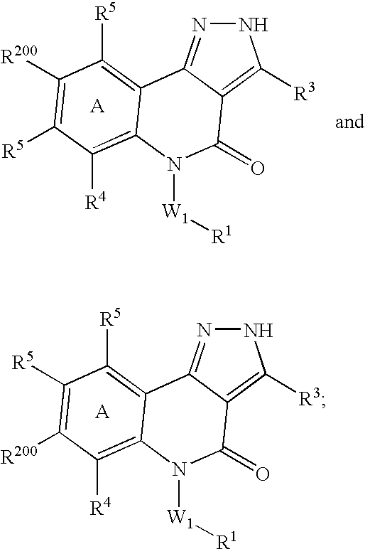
C12=NNC([R3])=C1C(=O)N([W1][R1])C1=C([R4])C([R5])=C([R200])C([R5])=C21.C12=NNC([R3])=C1C(=O)N([W1][R1])C1=C([R4])C([R200])=C([R5])C([R5])=C21
